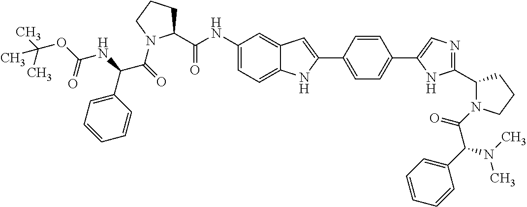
C1(NC(C2CCCN2C(=O)C(NC(=O)OC(C)(C)C)C2=CC=CC=C2)=O)=CC=C2C(=C1)C=C(C1=CC=C(C3=CN=C(C4N(C(C(C5=CC=CC=C5)N(C)C)=O)CCC4)N3)C=C1)N2
